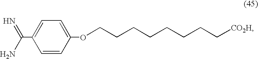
C(C1=CC=C(OCCCCCCCC[CO2H])C=C1)(=N)N
